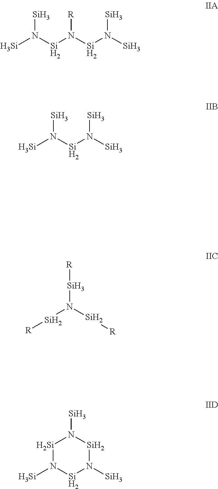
[Si]N([Si]N([Si]N([Si])[Si])[R])[Si].[Si]N([Si]N([Si])[Si])[Si].[R][Si]N([Si][R])[Si][R].[Si]1N([Si])[Si]N([Si])[Si]N1[Si]
